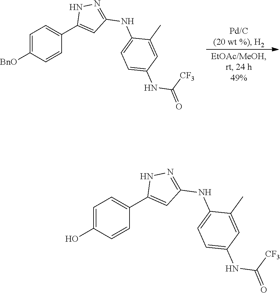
C1=C([BnO])C=CC(C2=CC(NC3=CC=C(NC(=O)[CF3])C=C3C)=NN2)=C1.C1=C(O)C=CC(C2=CC(NC3=CC=C(NC(=O)[CF3])C=C3C)=NN2)=C1
